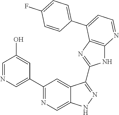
C1(C2=NC=C3C(=C2)C(C2=NC4=C(N2)N=CC=C4C2=CC=C(F)C=C2)=NN3)=CN=CC(O)=C1
